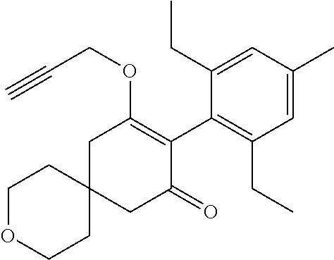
C1OCCC2(C1)CC(=O)C(C1=C(CC)C=C(C)C=C1CC)=C(OCC#C)C2
